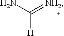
C([H])(N)=[NH2]
